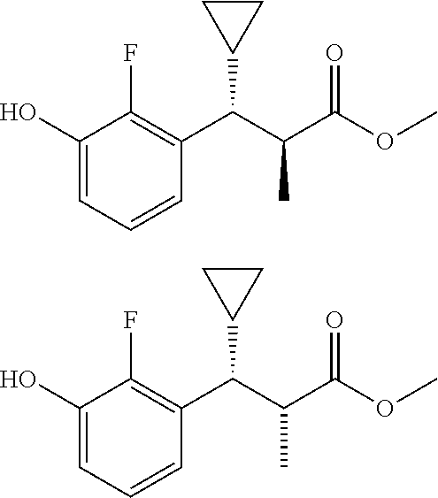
C1(O)=CC=CC(C(C2CC2)C(C)C(=O)OC)=C1F.C1(O)=CC=CC(C(C2CC2)C(C)C(=O)OC)=C1F
